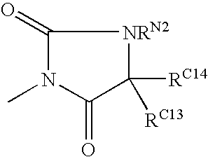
C1(=O)N(C)C(=O)C([RC14])([RC13])[NRN2]1
